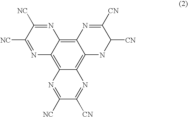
C12=C3C(=C4C(=C1N=C([NC])C([NC])=N2)N=C([CN])C([CN])N4)N=C([CN])C([NC])=N3
